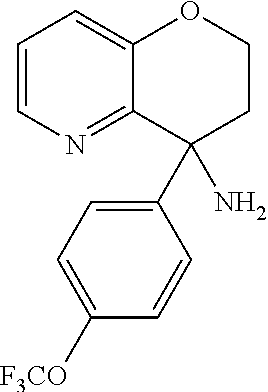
C1=CN=C2C(=C1)OCCC2(C1=CC=C([F3CO])C=C1)N
